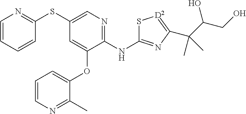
S(C1=CN=C(NC2=NC(C(C(CO)O)(C)C)=[D2]S2)C(OC2=CC=CN=C2C)=C1)C1=NC=CC=C1
